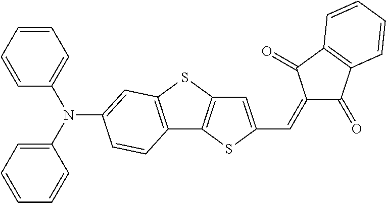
C1=C(C=C2C(=O)C3=C(C2=O)C=CC=C3)SC2=C1SC1=C2C=CC(N(C2=CC=CC=C2)C2=CC=CC=C2)=C1
